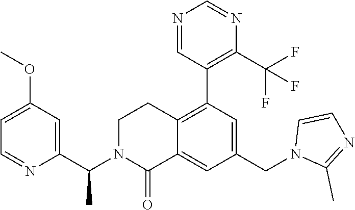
C1(C(N2C(=O)C3=CC(CN4C(C)=NC=C4)=CC(C4=C(C(F)(F)F)N=CN=C4)=C3CC2)C)=CC(OC)=CC=N1
